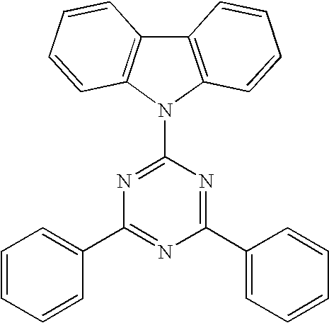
C1(C2=CC=CC=C2)=NC(C2=CC=CC=C2)=NC(N2C3=C(C4=C2C=CC=C4)C=CC=C3)=N1
